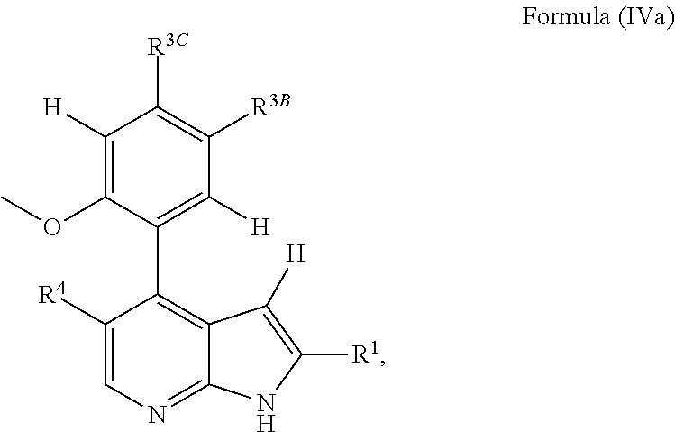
C1(C2=C3C(=NC=C2[R4])NC([R1])=C3[H])=C([H])C([R3B])=C([R3C])C([H])=C1OC
